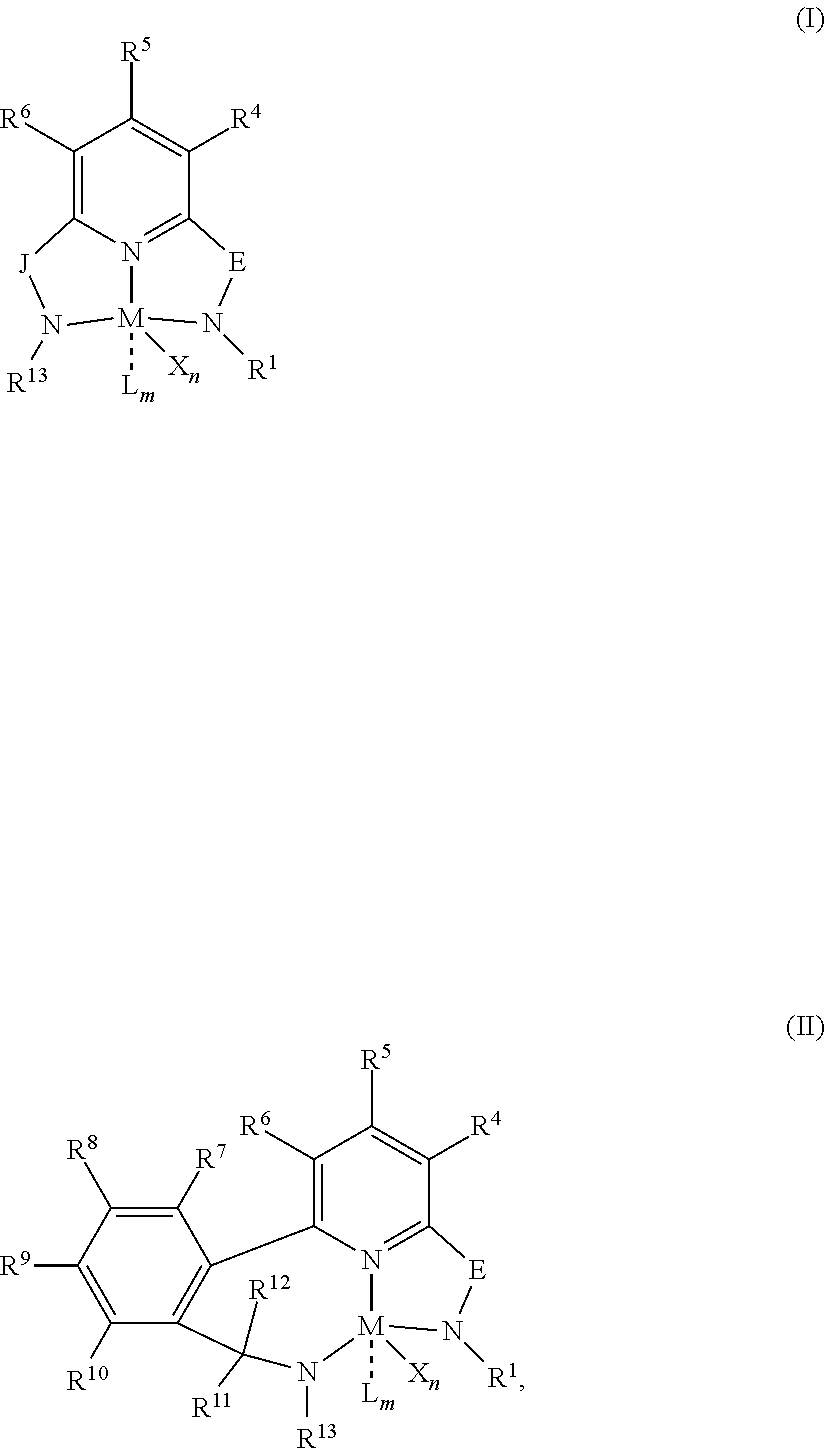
C1([R6])=C2N3=C(C([R4])=C1[R5])[E]N([R1])[M]3([Lm])([Xn])N([R13])[J]2.C1([R6])=C2N3=C(C([R4])=C1[R5])[E]N([R1])[M]3([Lm])([Xn])N([R13])C([R11])([R12])C1=C2C([R7])=C([R8])C([R9])=C1[R10]
